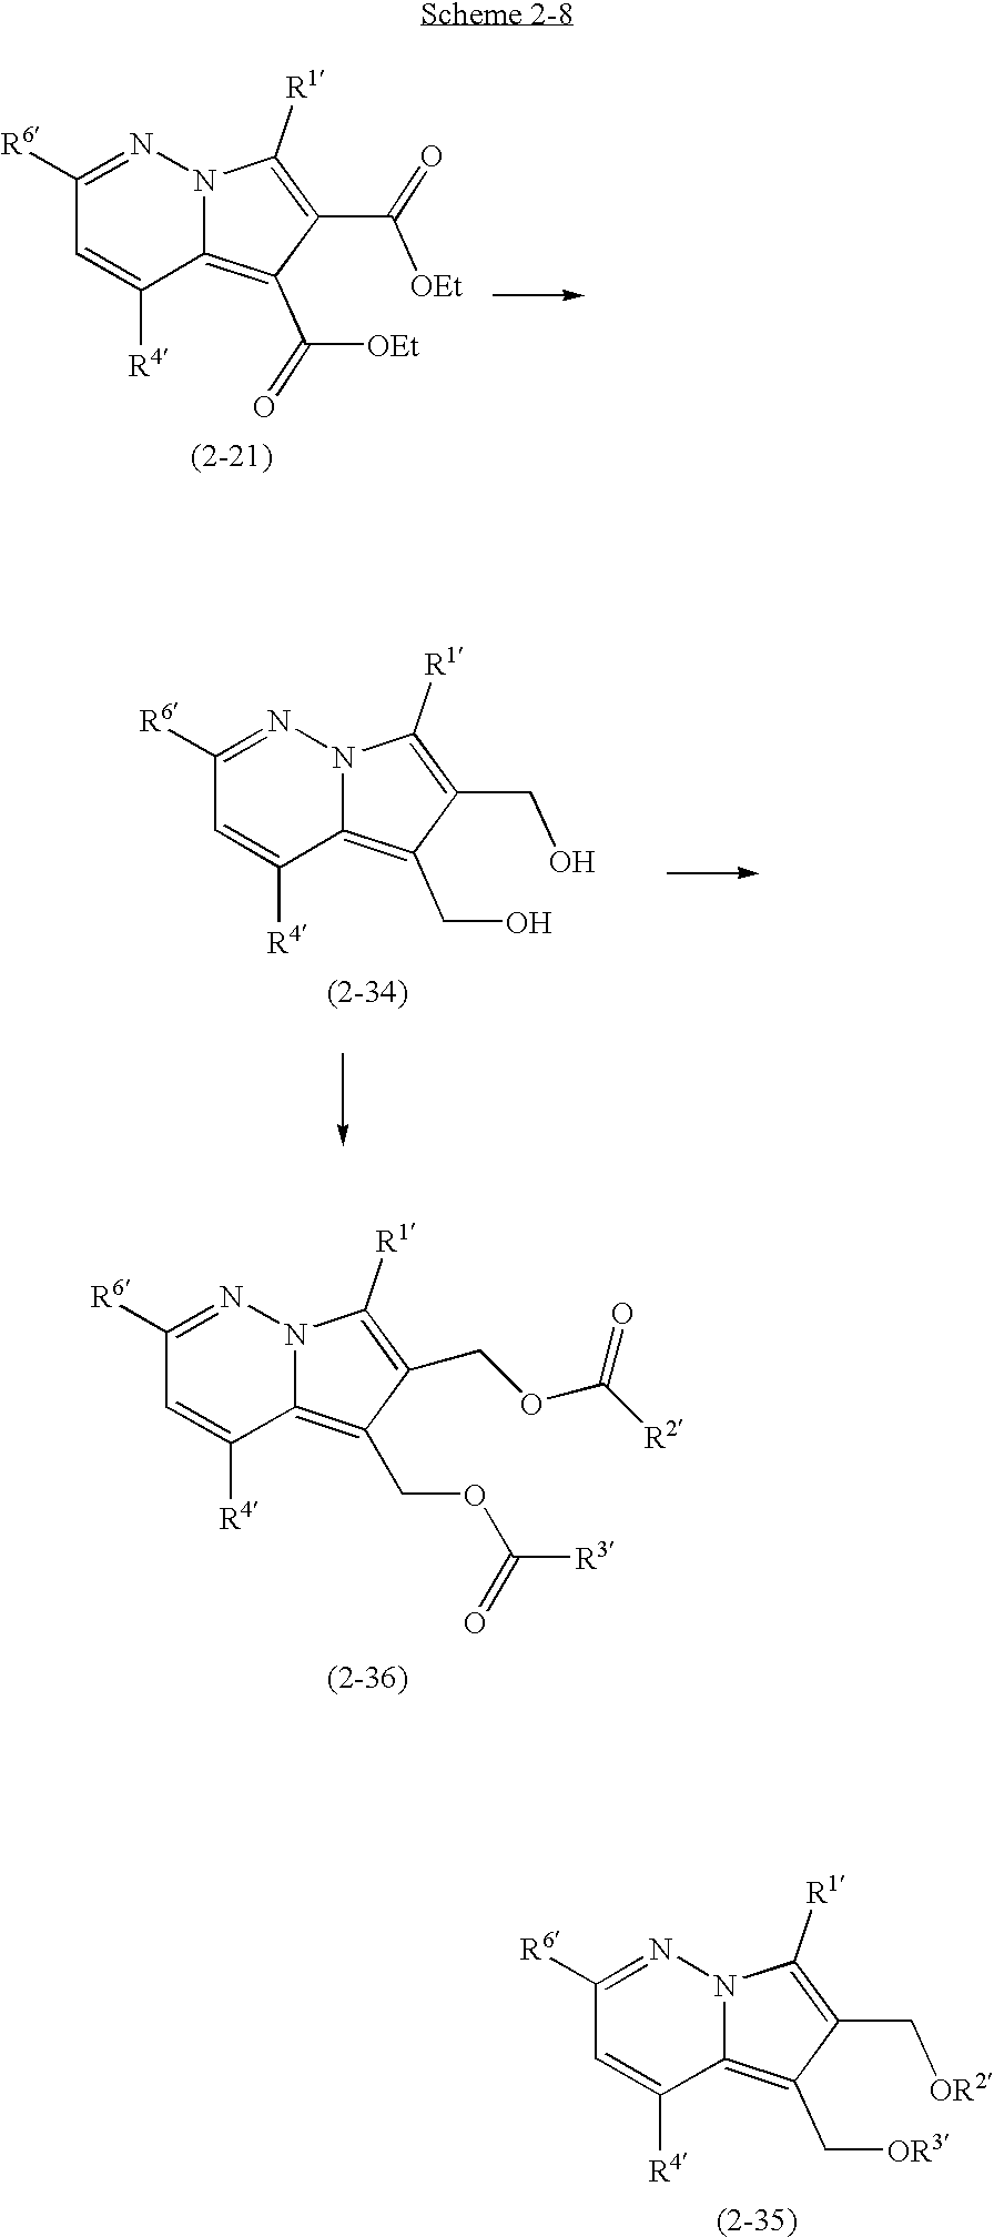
C1([R6])=NN2C(=C(C([OEt])=O)C(C([OEt])=O)=C2[R1])C([R4])=C1.C1([R6])=NN2C(=C(COC([R3])=O)C(COC([R2])=O)=C2[R1])C([R4])=C1.C1([R6])=NN2C(=C(CO)C(CO)=C2[R1])C([R4])=C1.C1([R6])=NN2C(=C(C[OR3])C(C[OR2])=C2[R1])C([R4])=C1
